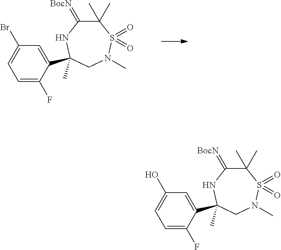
C1=C(F)C(C2(C)NC(=[BocN])C(C)(C)S(=O)(=O)N(C)C2)=CC(O)=C1.C1=C(F)C(C2(C)NC(=[BocN])C(C)(C)S(=O)(=O)N(C)C2)=CC(Br)=C1
